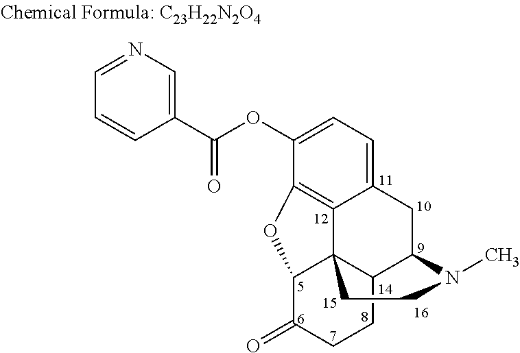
C1(OC(=O)C2=CN=CC=C2)=CC=C2C3=C1OC1C34C(C(C2)N(C)CC4)CCC1=O
